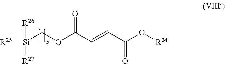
C(C(=O)O[R24])=CC(OC[Si]([R27])([R25])[R26])=O
